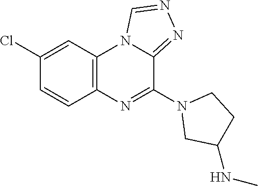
C12=C(C=C(Cl)C=C1)N1C(=NN=C1)C(N1CC(NC)CC1)=N2
